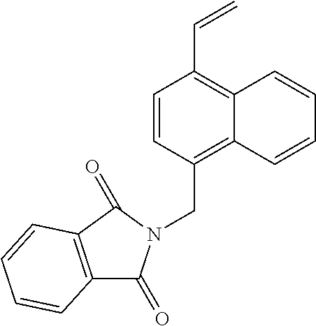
C1=CC(CN2C(=O)C3=C(C2=O)C=CC=C3)=C2C(=C1C=C)C=CC=C2
